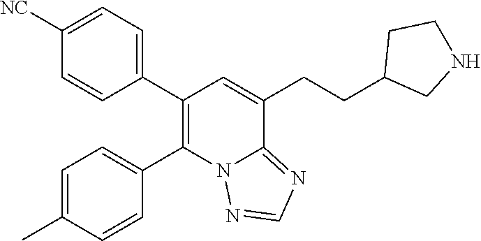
C1=C(C)C=CC(C2=C(C3=CC=C([NC])C=C3)C=C(CCC3CNCC3)C3=NC=NN23)=C1
